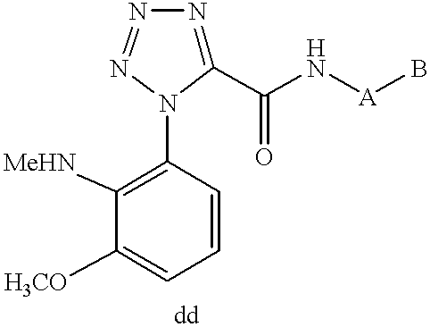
C1=CC=C([H3CO])C([MeHN])=C1N1N=NN=C1C(=O)N[A]B
